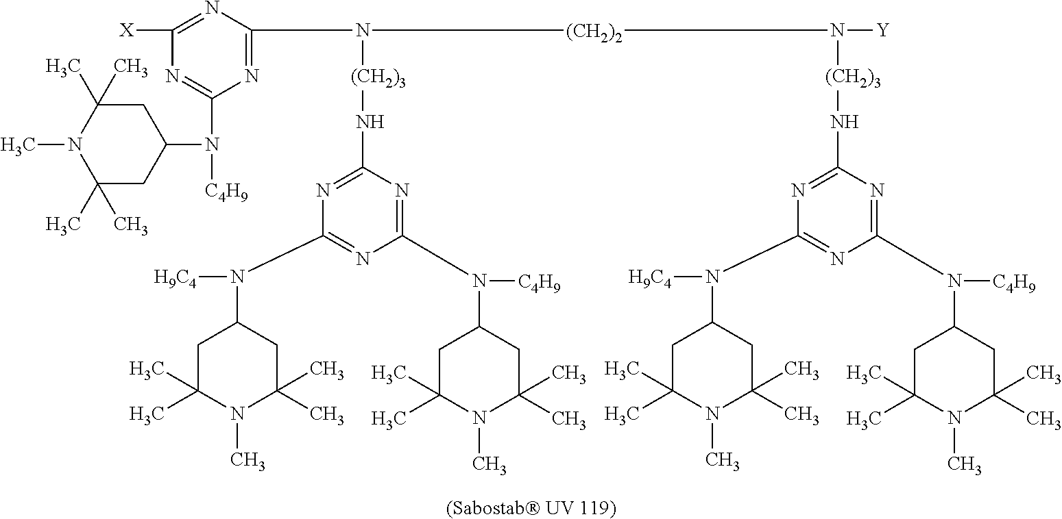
C1([X])=NC(N([(CH2)3]NC2=NC(N([H9C4])C3CC(C)(C)N(C)C(C)(C)C3)=NC(N([C4H9])C3CC(C)(C)N(C)C(C)(C)C3)=N2)[(CH2)2]N([(CH2)3]NC2=NC(N([H9C4])C3CC(C)(C)N(C)C(C)(C)C3)=NC(N([C4H9])C3CC(C)(C)N(C)C(C)(C)C3)=N2)[Y])=NC(N(C2CC(C)(C)N(C)C(C)(C)C2)[C4H9])=N1
